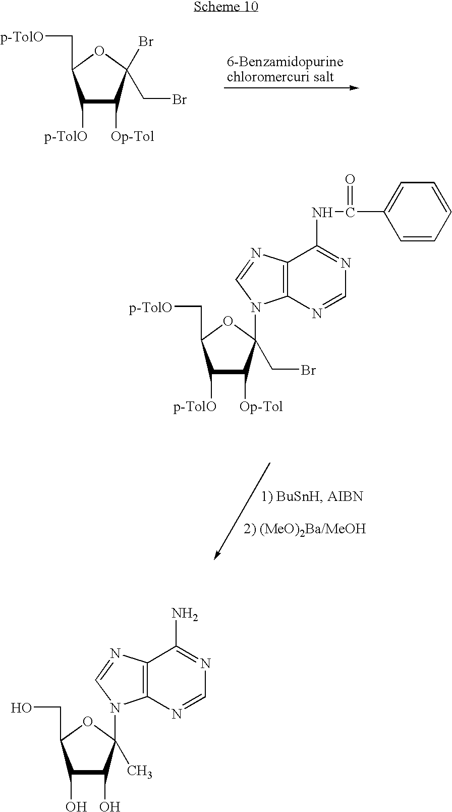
C1([p-TolO])C([Op-Tol])C(Br)(CBr)OC1C[p-TolO].C1([p-TolO])C([Op-Tol])C(CBr)(N2C3=C(C(NC(C4=CC=CC=C4)=O)=NC=N3)N=C2)OC1C[p-TolO].C1(O)C(O)C(C)(N2C3=C(C(N)=NC=N3)N=C2)OC1CO
